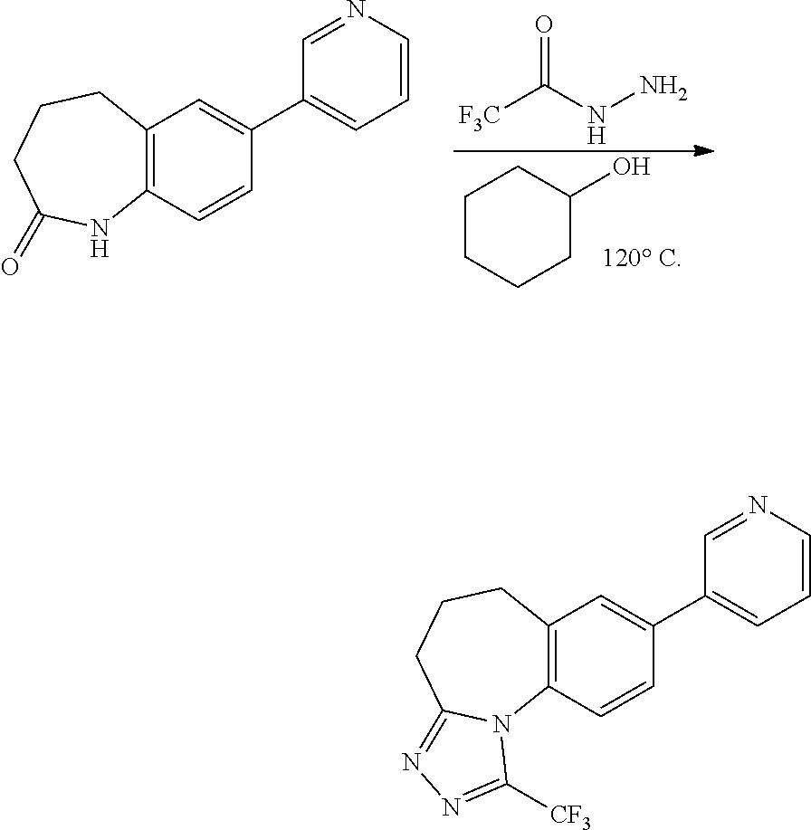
C1CCCC(O)C1.[F3C]C(NN)=O.C12=C(C=CC(C3=CC=CN=C3)=C1)NC(=O)CCC2.C12=C(C=CC(C3=CC=CN=C3)=C1)N1C(=NN=C1[CF3])CCC2
